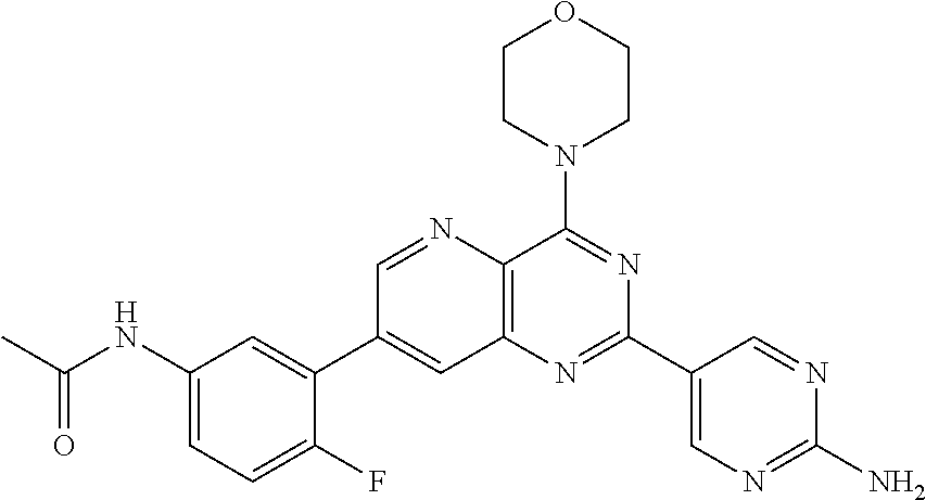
C1(NC(C)=O)=CC=C(F)C(C2=CC3=C(N=C2)C(N2CCOCC2)=NC(C2=CN=C(N)N=C2)=N3)=C1
